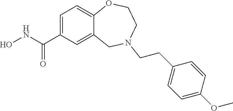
C1=C(C(NO)=O)C=C2C(=C1)OCCN(CCC1=CC=C(OC)C=C1)C2
